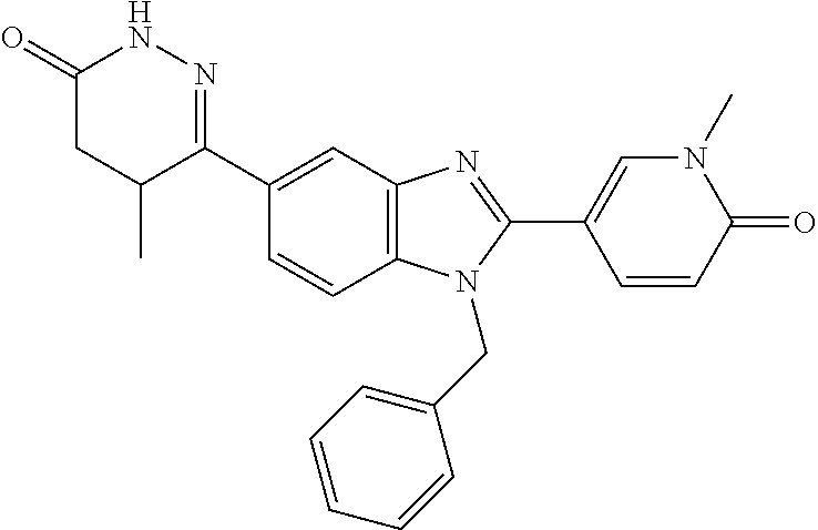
C12=C(C=C(C3=NNC(=O)CC3C)C=C1)N=C(C1=CN(C)C(=O)C=C1)N2CC1=CC=CC=C1
